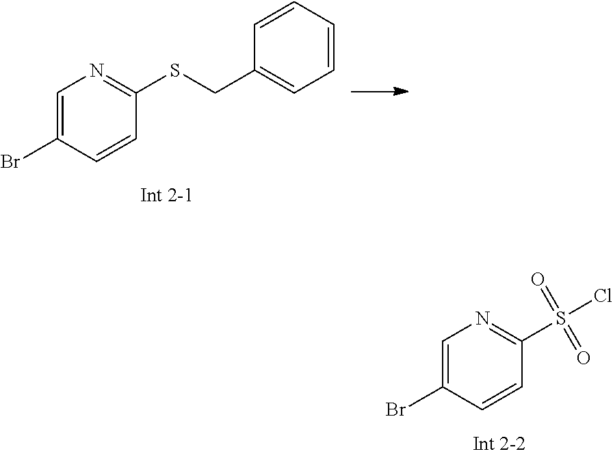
C1=C(Br)C=CC(SCC2=CC=CC=C2)=N1.C1=C(Br)C=CC(S(=O)(Cl)=O)=N1
